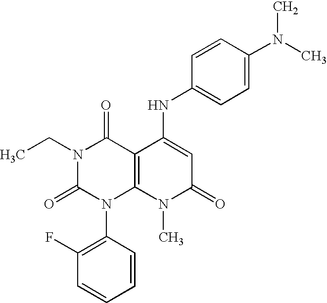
N1(CC)C(=O)N(C2=C(F)C=CC=C2)C2=C(C1=O)C(NC1=CC=C(N(C)C)C=C1)=CC(=O)N2C
